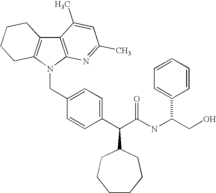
C12=C(N(CC3=CC=C(C(C(NC(CO)C4=CC=CC=C4)=O)C4CCCCCC4)C=C3)C3=C1CCCC3)N=C(C)C=C2C
